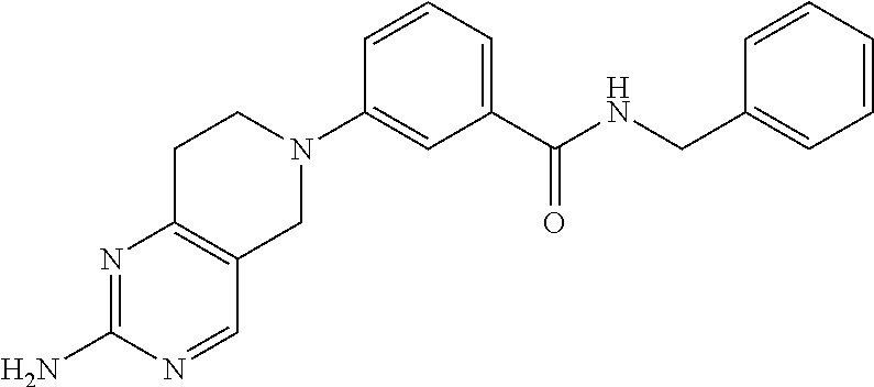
N1=C(N)N=CC2=C1CCN(C1=CC(C(NCC3=CC=CC=C3)=O)=CC=C1)C2
